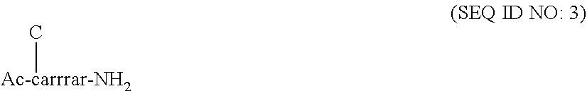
[Ac-carrrar-NH2]C
